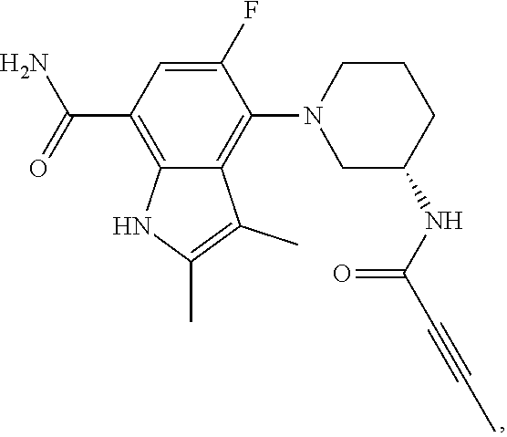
C1(C(N)=O)=C2C(=C(N3CC(NC(=O)C#CC)CCC3)C(F)=C1)C(C)=C(C)N2
